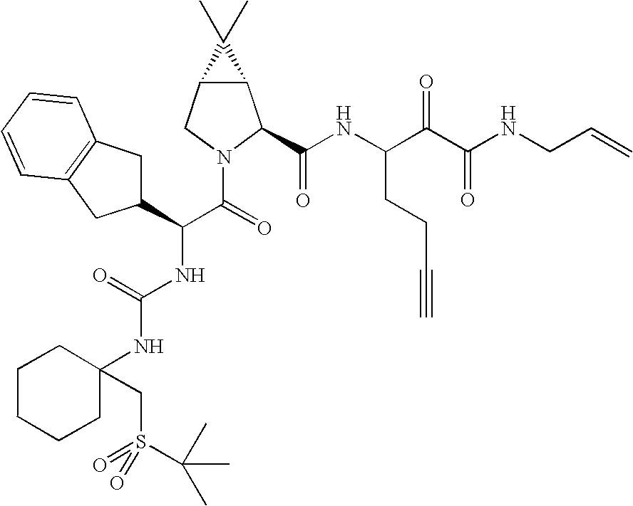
C12C(CN(C(C(NC(=O)NC3(CS(=O)(C(C)(C)C)=O)CCCCC3)C3CC4=C(C3)C=CC=C4)=O)C1C(NC(C(C(NCC=C)=O)=O)CCC#C)=O)C2(C)C
